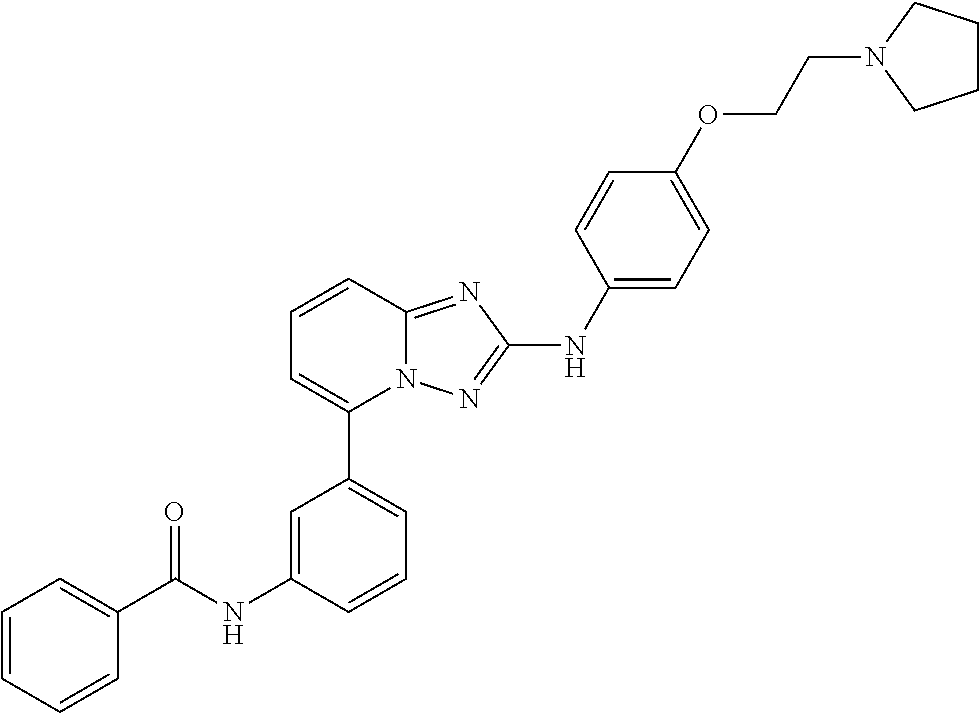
C1=CC2=NC(NC3=CC=C(OCCN4CCCC4)C=C3)=NN2C(C2=CC=CC(NC(C3=CC=CC=C3)=O)=C2)=C1
